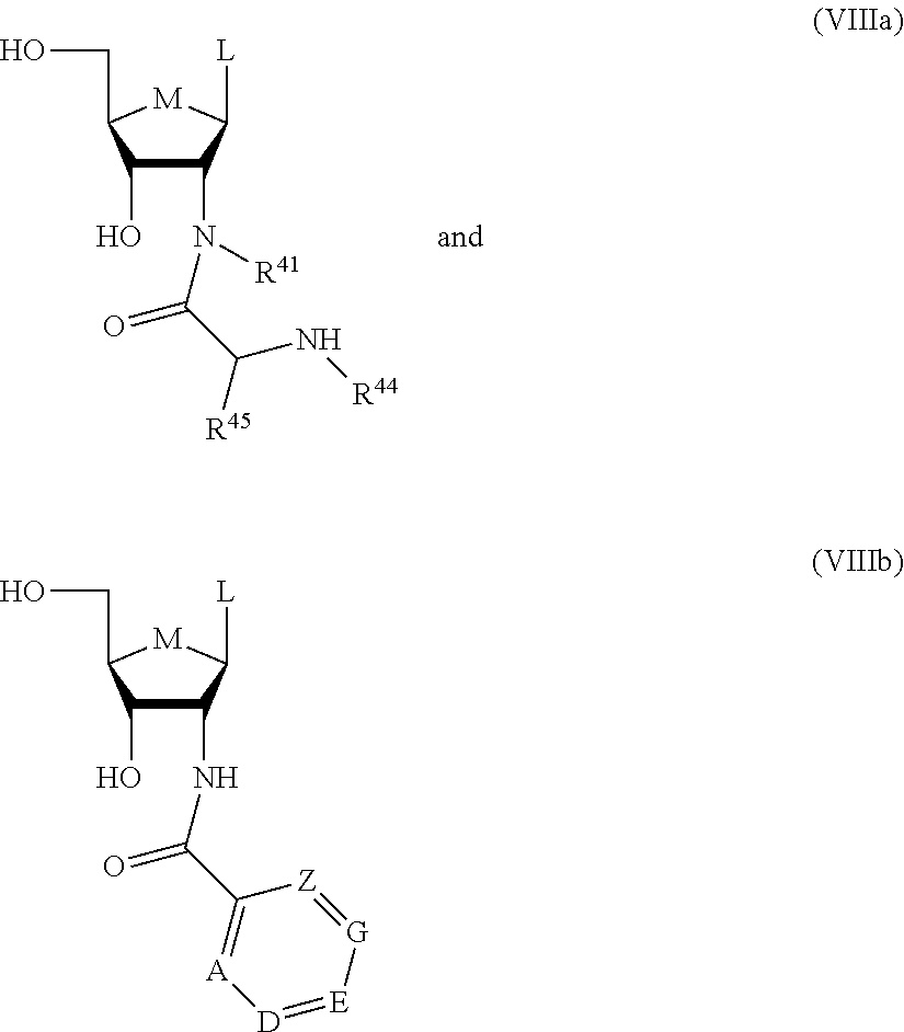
C1(O)C(NC(C2=[A][D]=[E][G]=[Z]2)=O)C([L])[M]C1CO.C1(O)C(N(C(C(N[R44])[R45])=O)[R41])C([L])[M]C1CO
